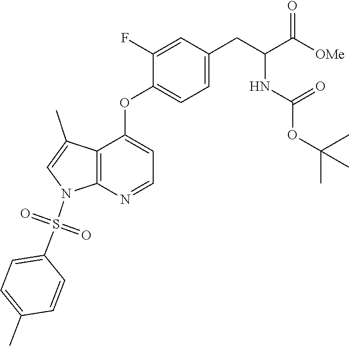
C12=C(N=CC=C1OC1=CC=C(CC(C([OMe])=O)NC(OC(C)(C)C)=O)C=C1F)N(S(C1=CC=C(C)C=C1)(=O)=O)C=C2C
